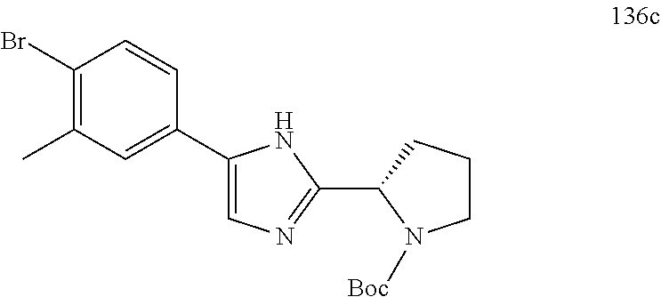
C1(C2=CC(C)=C(Br)C=C2)=CN=C(C2N([Boc])CCC2)N1
